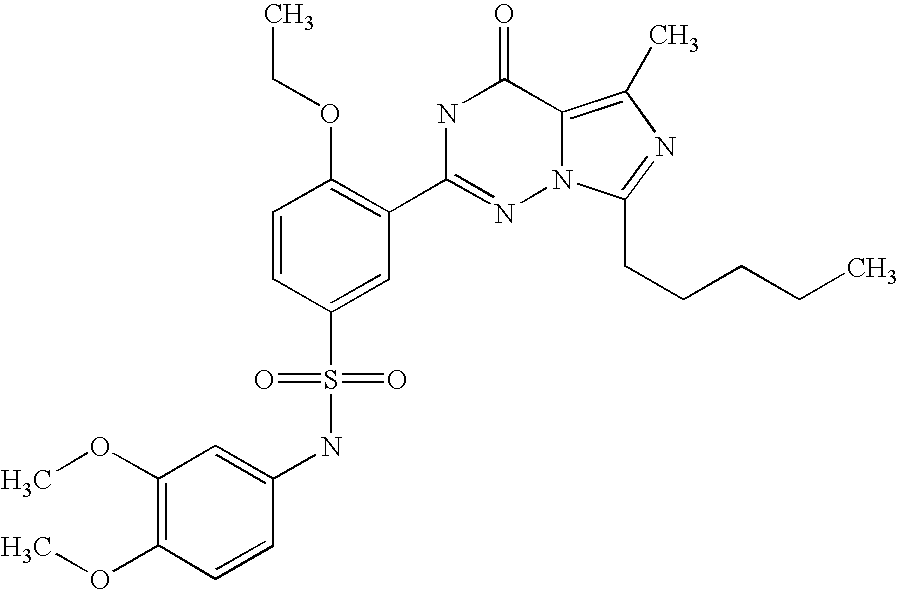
C1=CC(S(NC2=CC(OC)=C(OC)C=C2)(=O)=O)=CC(C2=NN3C(=C(C)N=C3CCCCC)C(=O)N2)=C1OCC
